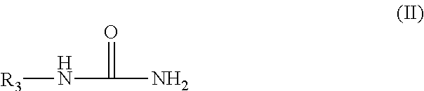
[R3]NC(=O)N
